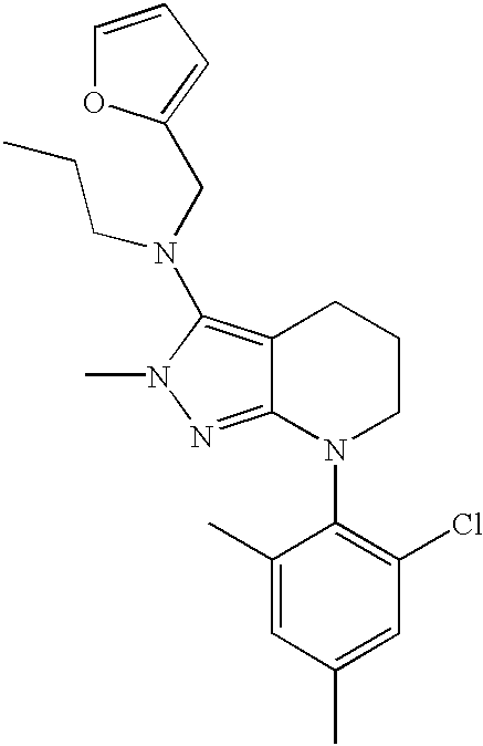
C12=C(N(CC3=CC=CO3)CCC)N(C)N=C1N(C1=C(Cl)C=C(C)C=C1C)CCC2
